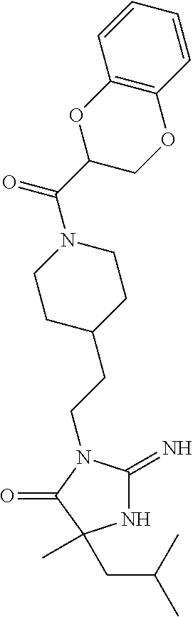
C(N1C(=N)NC(C)(CC(C)C)C1=O)CC1CCN(C(C2COC3=C(O2)C=CC=C3)=O)CC1
